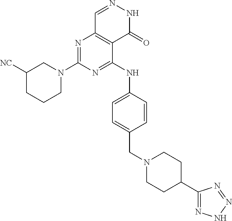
C1N(C2=NC3=C(C(NC4=CC=C(CN5CCC(C6=NNN=N6)CC5)C=C4)=N2)C(=O)NN=C3)CC([NC])CC1
